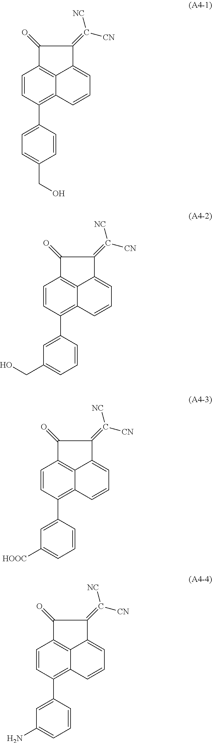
C1=CC(C2=CC=C(CO)C=C2)=C2C3=C1C(=O)C(=C([CN])[NC])C3=CC=C2.C1=CC(C2=CC(CO)=CC=C2)=C2C3=C1C(=O)C(=C([CN])[NC])C3=CC=C2.C1=CC(C2=CC([HOOC])=CC=C2)=C2C3=C1C(=O)C(=C([CN])[NC])C3=CC=C2.C1=CC(C2=CC(N)=CC=C2)=C2C3=C1C(=O)C(=C([CN])[NC])C3=CC=C2
